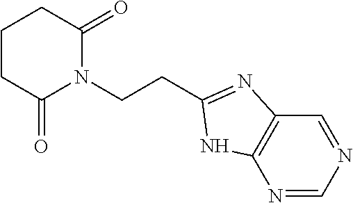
C1CC(=O)N(CCC2=NC3=C(N=CN=C3)N2)C(=O)C1
